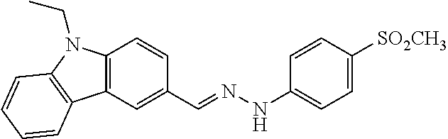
C1=CC([SO2CH3])=CC=C1NN=CC1=CC2=C(C=C1)N(CC)C1=C2C=CC=C1
